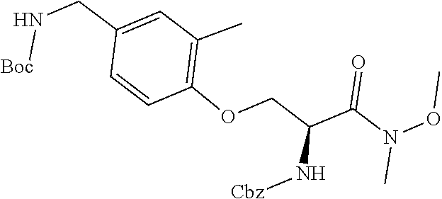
N(CC1=CC(C)=C(OCC(N[Cbz])C(=O)N(C)OC)C=C1)[Boc]
